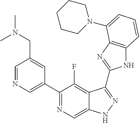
C1=NC=C(C2=NC=C3C(=C2F)C(C2=NC4=C(N2)C=CC=C4N2CCCCC2)=NN3)C=C1CN(C)C
